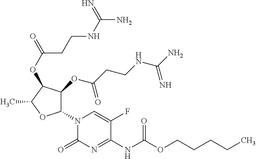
C1(N2C(=O)N=C(NC(OCCCCC)=O)C(F)=C2)C(OC(CCNC(N)=N)=O)C(OC(CCNC(N)=N)=O)C(C)O1
